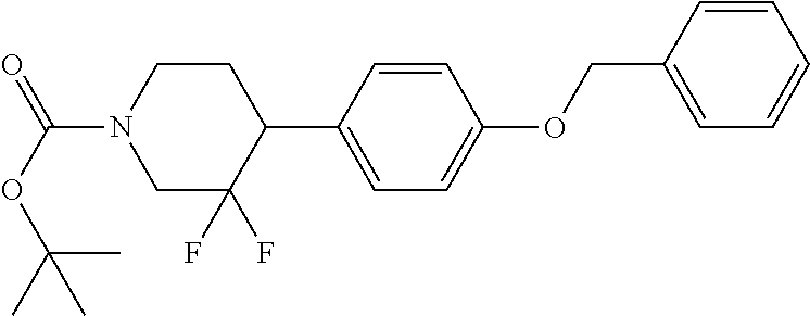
C1=CC(C2CCN(C(OC(C)(C)C)=O)CC2(F)F)=CC=C1OCC1=CC=CC=C1
